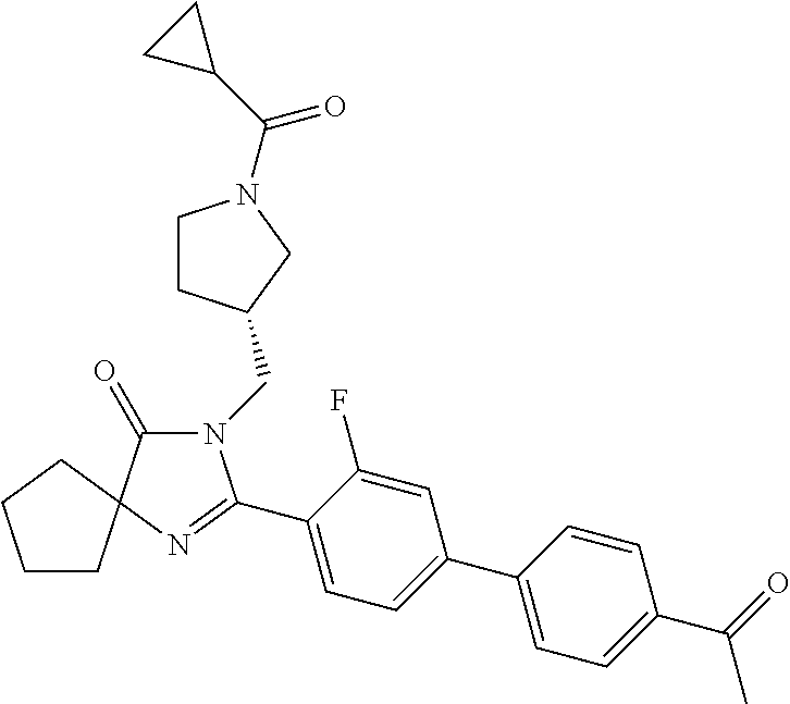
N1(CC2CCN(C(C3CC3)=O)C2)C(=O)C2(N=C1C1=CC=C(C3=CC=C(C(=O)C)C=C3)C=C1F)CCCC2
